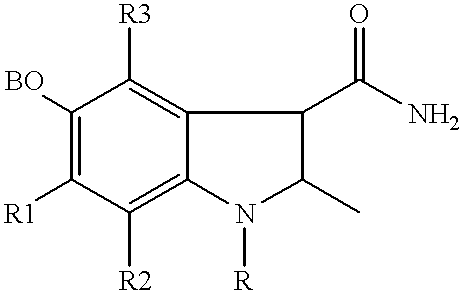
C1([BO])=C([R1])C([R2])=C2C(=C1[R3])C(C(N)=O)C(C)N2[R]
